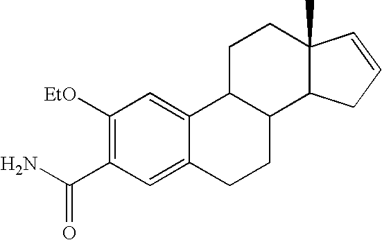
C1([EtO])=C(C(N)=O)C=C2C(=C1)C1C(CC2)C2C(C)(CC1)C=CC2
